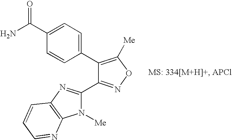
C1=C(C(N)=O)C=CC(C2=C([Me])ON=C2C2=NC3=C(N2[Me])N=CC=C3)=C1
